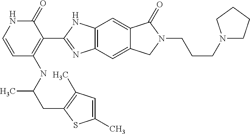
C12=C(C=C3C(=C1)C(=O)N(CCCN1CCCC1)C3)N=C(C1=C(NC(CC3=C(C)C=C(C)S3)C)C=CNC1=O)N2
